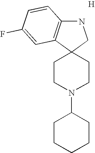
C12(CCN(C3CCCCC3)CC1)CNC1=C2C=C(F)C=C1.[H]
